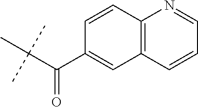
C(C(C1=CC2=C(C=C1)N=CC=C2)=O)(C)(C)C
